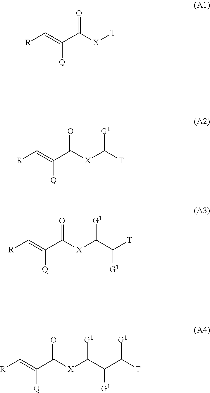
[R]C=C([Q])C(=O)[X][T].[R]C=C([Q])C(=O)[X]C([G1])[T].[R]C=C([Q])C(=O)[X]C([G1])C([G1])[T].[R]C=C([Q])C(=O)[X]C([G1])C([G1])C([G1])[T]
